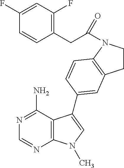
C1(CC(=O)N2CCC3=C2C=CC(C2=CN(C)C4=C2C(N)=NC=N4)=C3)=C(F)C=C(F)C=C1
